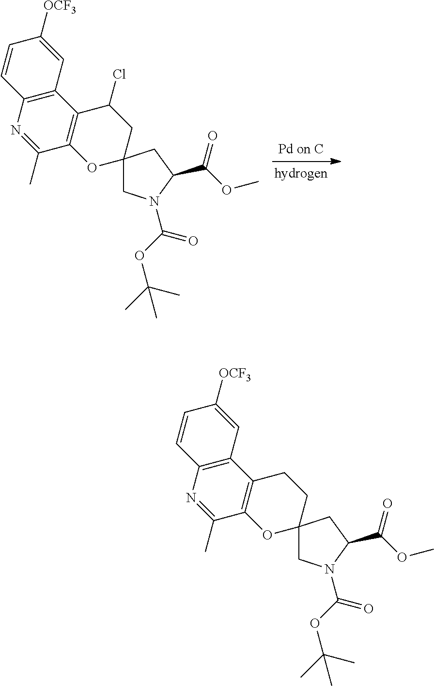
N1=C(C)C2=C(C3=C1C=CC([OCF3])=C3)C(Cl)CC1(O2)CN(C(OC(C)(C)C)=O)C(C(OC)=O)C1.N1=C(C)C2=C(C3=C1C=CC([OCF3])=C3)CCC1(O2)CN(C(OC(C)(C)C)=O)C(C(OC)=O)C1
